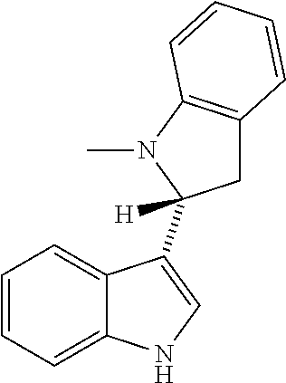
C1=CC=C2C(=C1)C(C1([H])CC3=C(N1C)C=CC=C3)=CN2
